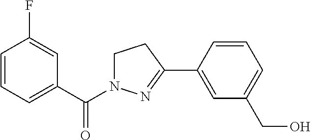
C1=CC=C(C(N2CCC(C3=CC(CO)=CC=C3)=N2)=O)C=C1F
